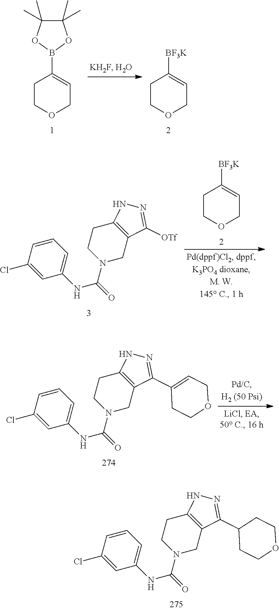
C12=C(CN(C(=O)NC3=CC=CC(Cl)=C3)CC1)C(C1CCOCC1)=NN2.C1COCC=C1B1OC(C)(C)C(C)(C)O1.C1COCC=C1[BF3K].C12=C(CN(C(=O)NC3=CC=CC(Cl)=C3)CC1)C([OTf])=NN2.C1COCC=C1[BF3K].C12=C(CN(C(=O)NC3=CC=CC(Cl)=C3)CC1)C(C1=CCOCC1)=NN2
